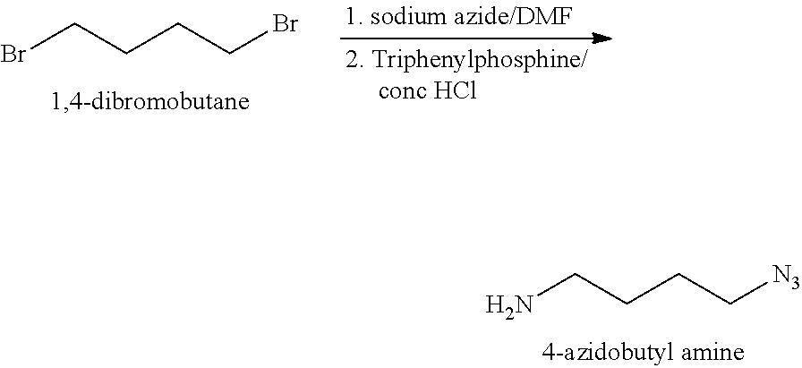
NCCCC[N3].BrCCCCBr
